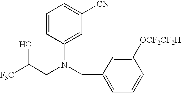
[F3C]C(CN(CC1=CC=CC([OCF2CF2H])=C1)C1=CC([CN])=CC=C1)O
